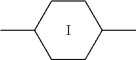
C1CC(C)CCC1C.I
